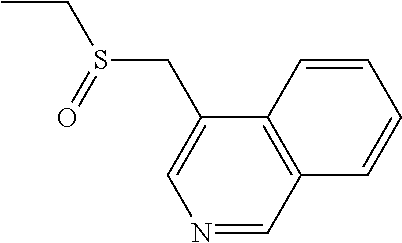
CCS(CC1=CN=CC2=C1C=CC=C2)=O
